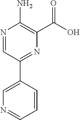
N1=CC(C2=CN=CC=C2)=NC(C(=O)O)=C1N
